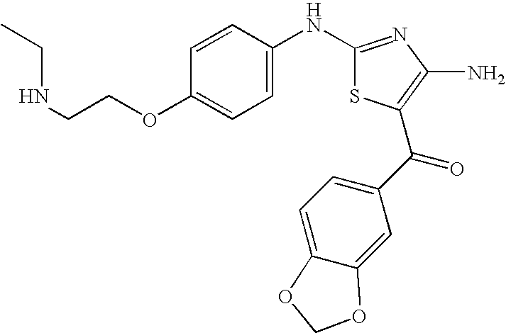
C1(NC2=CC=C(OCCNCC)C=C2)=NC(N)=C(C(C2=CC=C3C(=C2)OCO3)=O)S1
